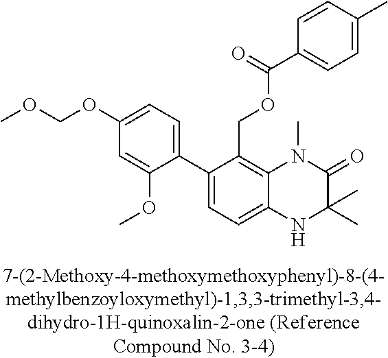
C1(C2=CC=C(OCOC)C=C2OC)=CC=C2C(=C1COC(C1=CC=C(C)C=C1)=O)N(C)C(=O)C(C)(C)N2
